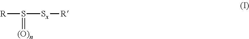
[R]S([Sx][R])=[(O)n]
